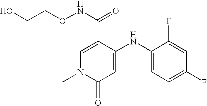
C1(C(=O)NOCCO)=CN(C)C(=O)C=C1NC1=CC=C(F)C=C1F
